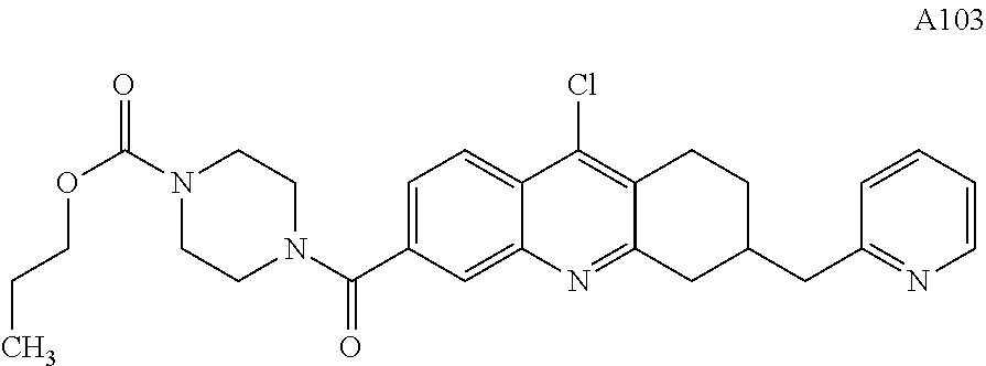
C1=C(C(N2CCN(C(=O)OCCC)CC2)=O)C=C2C(=C1)C(Cl)=C1C(=N2)CC(CC2=NC=CC=C2)CC1
